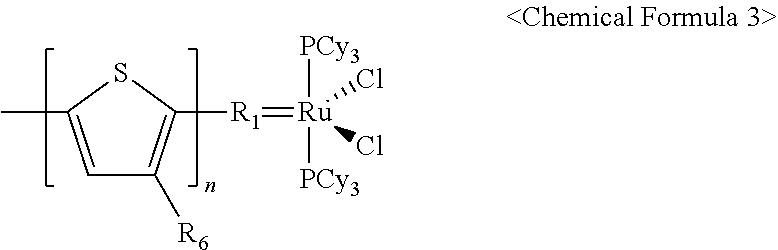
C1=C(C)SC([R1]=[Ru]([PCy3])([PCy3])(Cl)Cl)=C1[R6]
